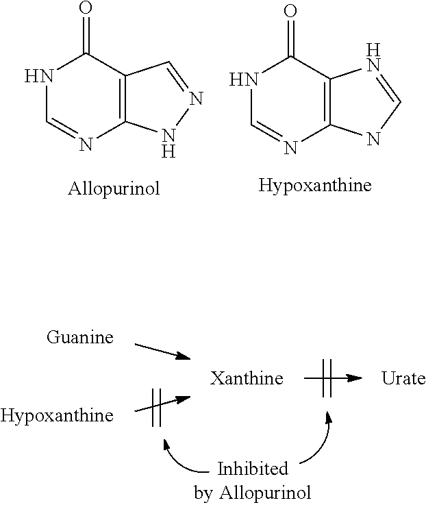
N1C=NC2=C(C1=O)C=NN2.N1C=NC2=C(C1=O)N=CN2
